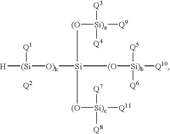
[H][(Si]([O)k][Si]([(O][Si)b]([Q10])([Q5])[Q6])([(O][Si)c]([Q11])([Q7])[Q8])[(O][Si)a]([Q3])([Q4])[Q9])[Q1].[Q2]
